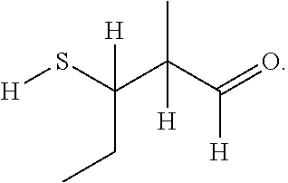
[H]SC(C(C(=O)[H])(C)[H])([H])CC
